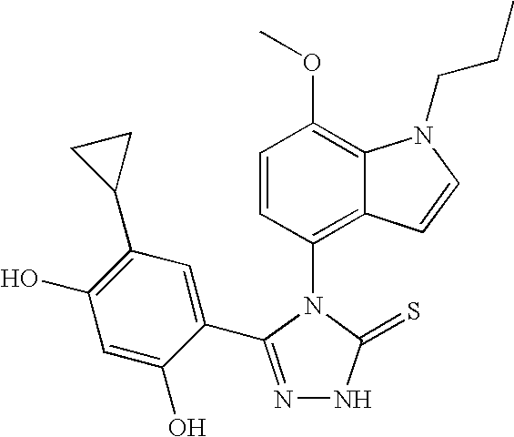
N1=C(C2=CC(C3CC3)=C(O)C=C2O)N(C2=C3C(=C(OC)C=C2)N(CCC)C=C3)C(=S)N1
